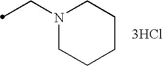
C(N1CCCCC1)C.[3HCl]
